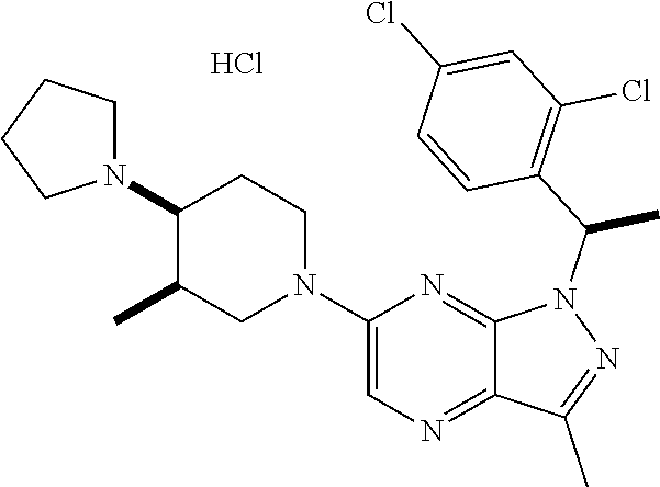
C1(N2CCCC2)C(C)CN(C2=CN=C3C(=N2)N(C(C2=C(Cl)C=C(Cl)C=C2)C)N=C3C)CC1.Cl
